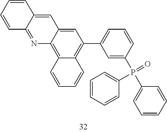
C1=C2C(=C3C(=C1C1=CC=CC(P(C4=CC=CC=C4)(=O)C4=CC=CC=C4)=C1)C=CC=C3)N=C1C(=C2)C=CC=C1
